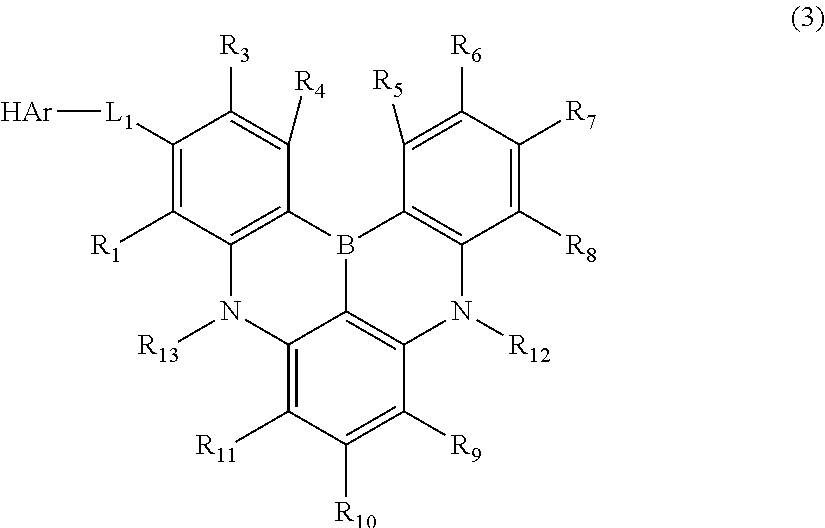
C12=C(N([R13])C3=C([R11])C([R10])=C([R9])C4=C3B1C1=C(N4[R12])C([R8])=C([R7])C([R6])=C1[R5])C([R1])=C([L1][Ar])C([R3])=C2[R4]
